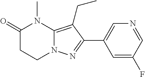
C1C(=O)N(C)C2=C(CC)C(C3=CN=CC(F)=C3)=NN2C1
